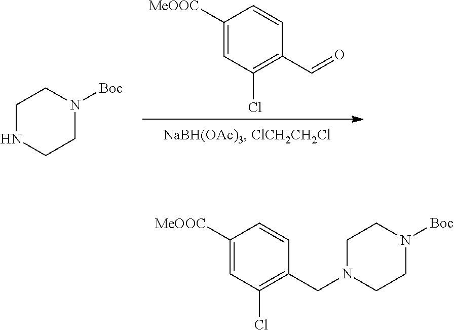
C1([MeOOC])=CC(Cl)=C(C=O)C=C1.C1NCCN([Boc])C1.C1(Cl)=C(CN2CCN([Boc])CC2)C=CC([MeOOC])=C1
